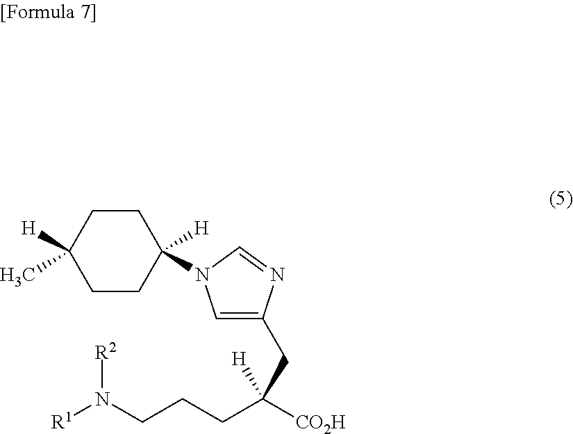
C1=C(CC([CO2H])(CCCN([R1])[R2])[H])N=CN1C1([H])CCC([H])(C)CC1
